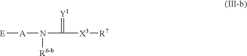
[E][A]N(C(=[Y1])[X3][R7])[R6-b]
